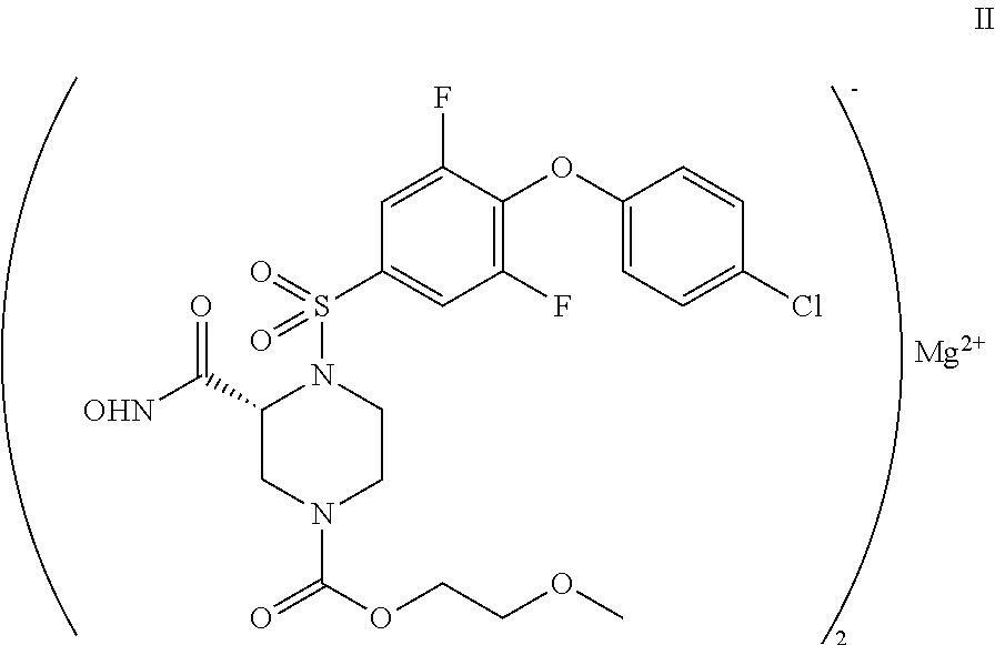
C1(OC2=CC=C(Cl)C=C2)=C(F)C=C(S(=O)(N2C(C([OHN])=O)CN(C(OCCOC)=O)CC2)=O)C=C1F.[Mg]
